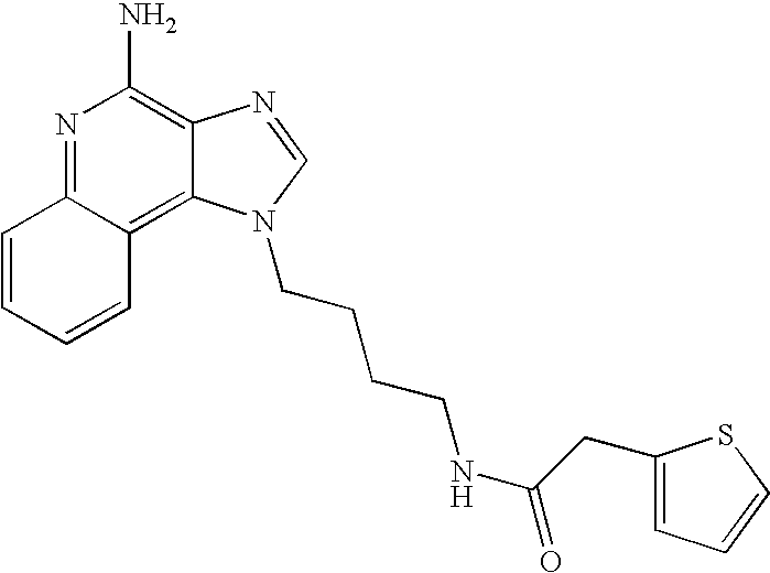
N1=C2C(=C3C(=C1N)N=CN3CCCCNC(=O)CC1=CC=CS1)C=CC=C2
